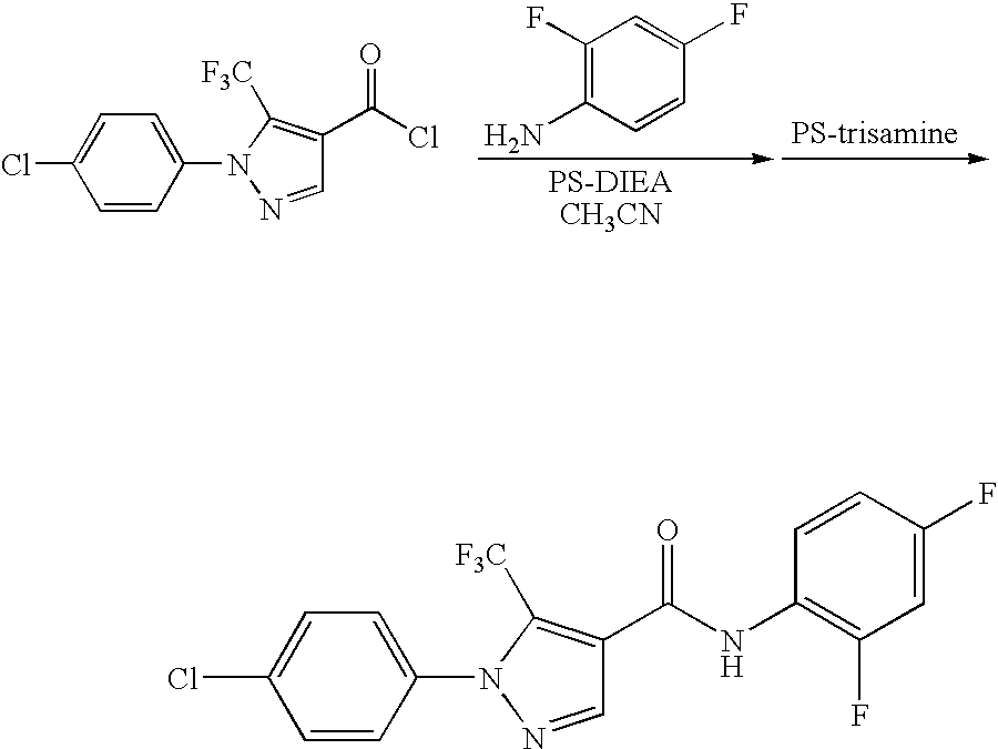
C1=CC(N2N=CC(C(Cl)=O)=C2[F3C])=CC=C1Cl.C1(N)=C(F)C=C(F)C=C1.C1(Cl)=CC=C(N2N=CC(C(NC3=C(F)C=C(F)C=C3)=O)=C2[F3C])C=C1
